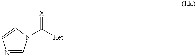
C1=CN=CN1C(=[X])[Het]
